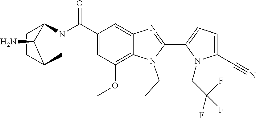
C1=C(C#N)N(CC(F)(F)F)C(C2=NC3=CC(C(N4CC5CCC4C5N)=O)=CC(OC)=C3N2CC)=C1
